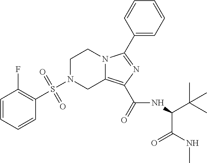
C1N(S(=O)(=O)C2=C(F)C=CC=C2)CC2=C(C(=O)NC(C(C)(C)C)C(NC)=O)N=C(C3=CC=CC=C3)N2C1
